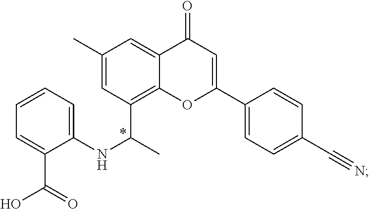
C1(NC(C)C2=C3C(=CC(C)=C2)C(=O)C=C(C2=CC=C(C#N)C=C2)O3)=CC=CC=C1C(=O)O
